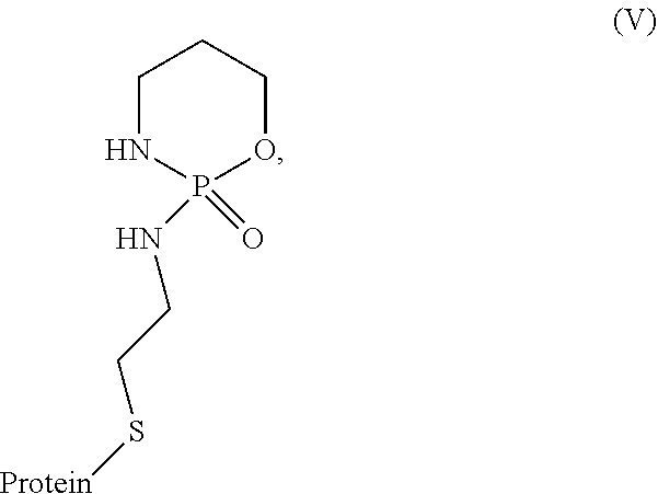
C1NP(=O)(NCCS[Protein])OCC1
